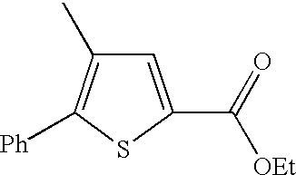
C1=C(C([OEt])=O)SC([Ph])=C1C
